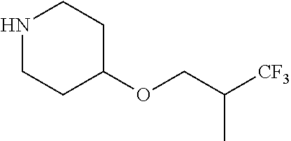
N1CCC(OCC([CF3])C)CC1
